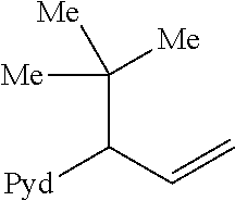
C(C(C=C)[Pyd])([Me])([Me])[Me]
